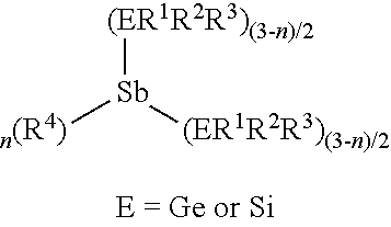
[(ER1R2R3)(3-n)/2][Sb]([(ER1R2R3)(3-n)/2])[n(R4)]
